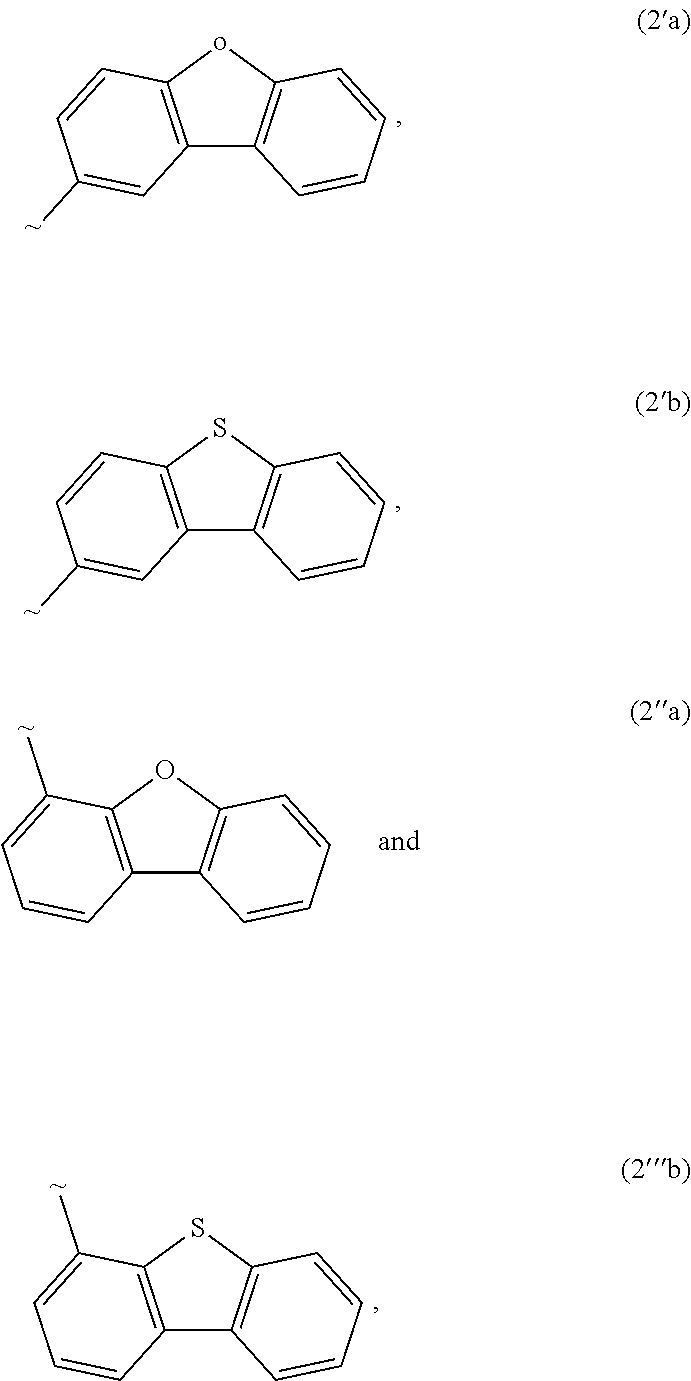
C12=C(oC3=C1C=CC=C3)C=CC([~])=C2.C12=C(SC3=C1C=CC=C3)C=CC([~])=C2.C12=C(OC3=C1C=CC=C3)C([~])=CC=C2.C12=C(SC3=C1C=CC=C3)C([~])=CC=C2
